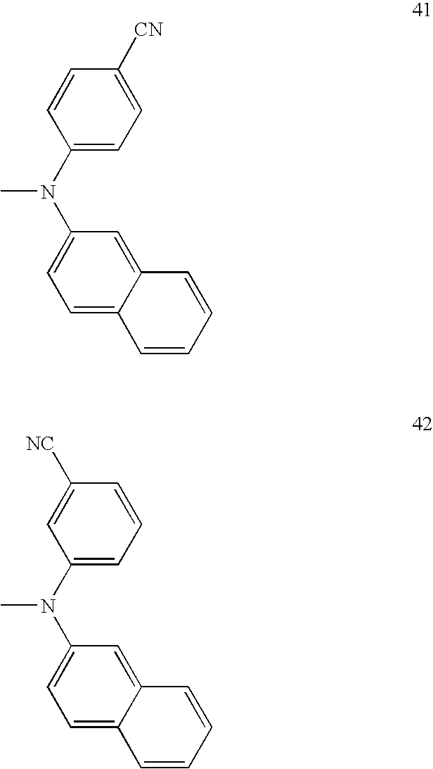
C1(N(C2=CC=C3C(=C2)C=CC=C3)C)=CC=C([CN])C=C1.C1(N(C2=CC=C3C(=C2)C=CC=C3)C)=CC=CC([NC])=C1
